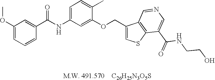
C1=CC(C(NC2=CC=C(C)C(OCC3=CSC4=C3C=NC=C4C(=O)NCCO)=C2)=O)=CC(OC)=C1
